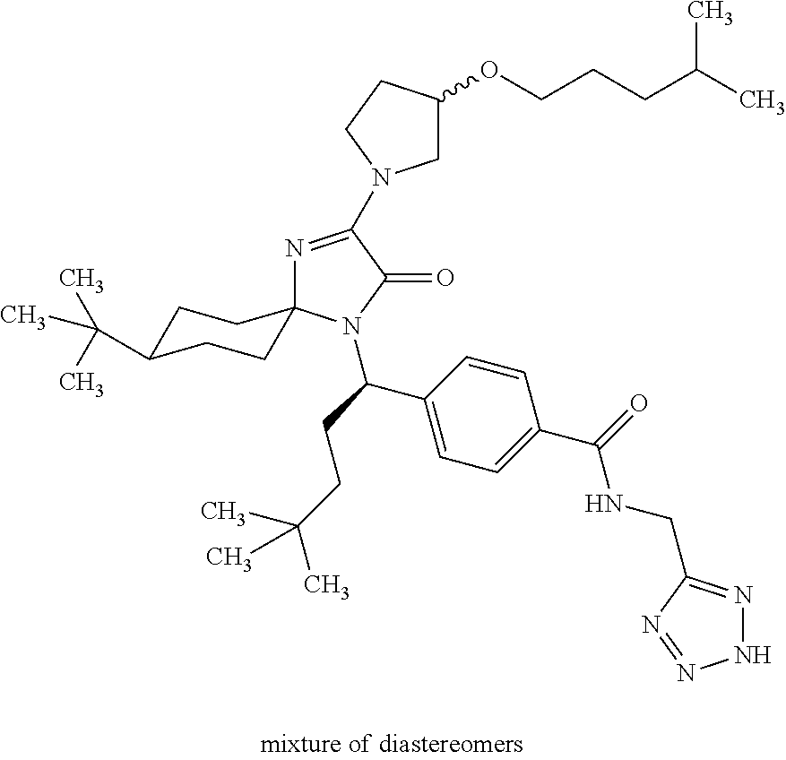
C1C(C(C)(C)C)CCC2(C1)N=C(N1CC(OCCCC(C)C)CC1)C(=O)N2C(C1=CC=C(C(NCC2=NNN=N2)=O)C=C1)CCC(C)(C)C
